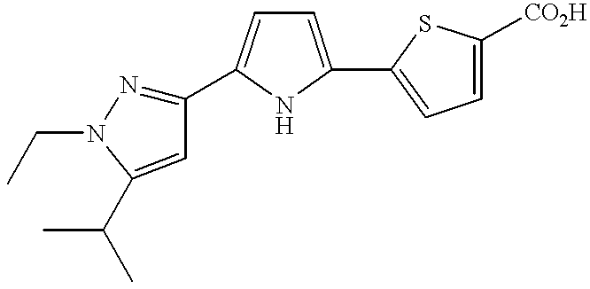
C1(C2=CC=C(C3=CC=C([CO2H])S3)N2)=NN(CC)C(C(C)C)=C1
